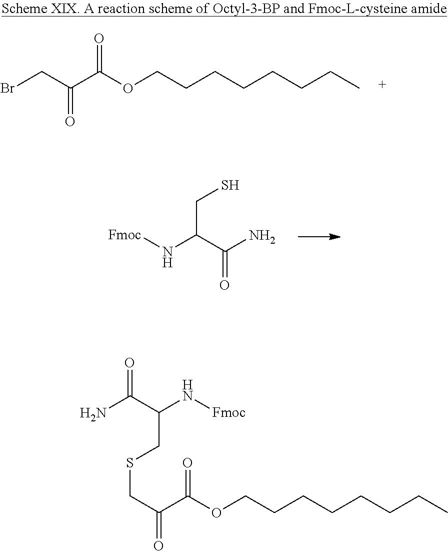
BrCC(C(OCCCCCCCC)=O)=O.[Fmoc]NC(C(N)=O)CS.C(C(C(OCCCCCCCC)=O)=O)SCC(N[Fmoc])C(N)=O
